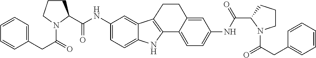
C1=CC=C(CC(=O)N2C(C(=O)NC3=CC=C4C(=C3)C3=C(N4)C4=CC=C(NC(C5N(C(CC6=CC=CC=C6)=O)CCC5)=O)C=C4CC3)CCC2)C=C1
